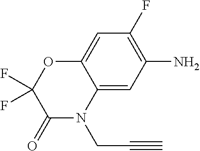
C12=CC(N)=C(F)C=C1OC(F)(F)C(=O)N2CC#C
